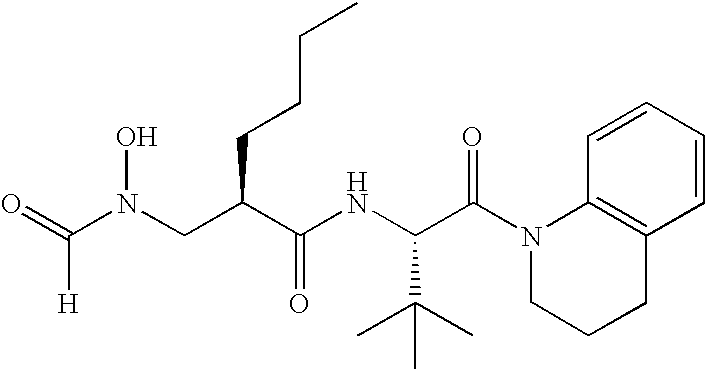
O=C(N(CC(C(=O)NC(C(N1C2=C(CCC1)C=CC=C2)=O)C(C)(C)C)CCCC)O)[H]
